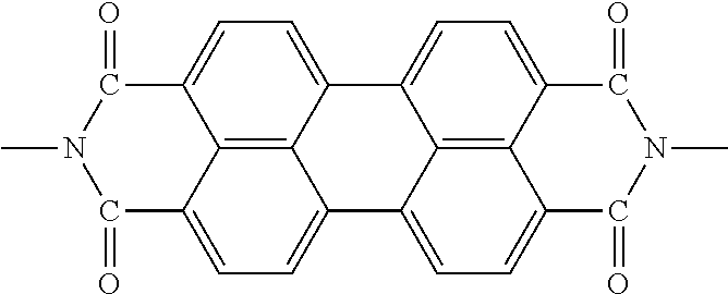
C12=C3C4=CC=C1C(=O)N(C)C(=O)C2=CC=C3C1=CC=C2C3=C1C4=CC=C3C(=O)N(C)C2=O
